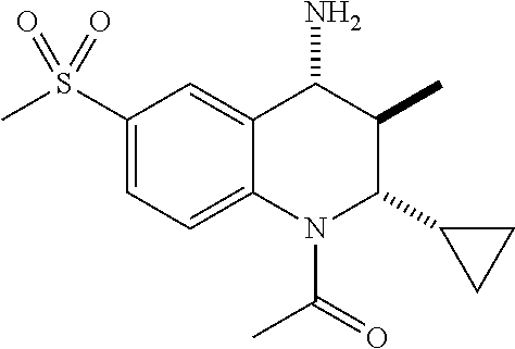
C1(S(=O)(C)=O)=CC=C2C(=C1)C(N)C(C)C(C1CC1)N2C(C)=O
